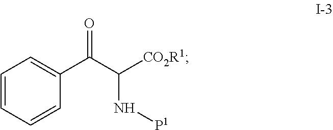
C1=CC=CC(C(C([CO2R1])N[P1])=O)=C1
